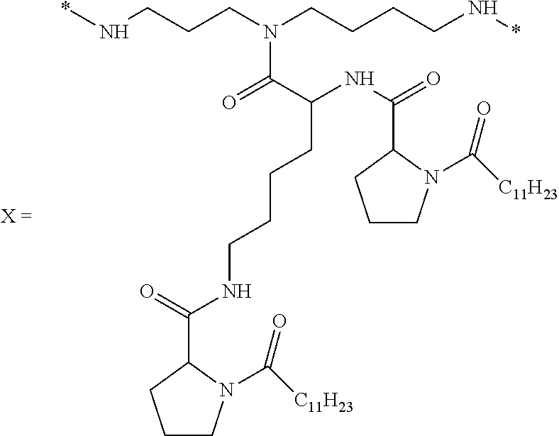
C1CN(C([C11H23])=O)C(C(=O)NCCCCC(NC(=O)C2CCCN2C([C11H23])=O)C(=O)N(CCCN*)CCCCN*)C1
